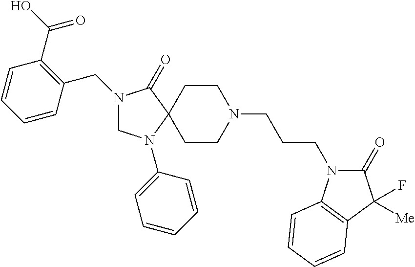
C1N(C2=CC=CC=C2)C2(C(=O)N1CC1=C(C(=O)O)C=CC=C1)CCN(CCCN1C(=O)C(F)([Me])C3=C1C=CC=C3)CC2
